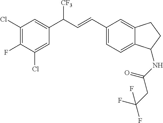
C1(Cl)=CC(C(C=CC2=CC=C3C(=C2)CCC3NC(CC(F)(F)F)=O)[CF3])=CC(Cl)=C1F
